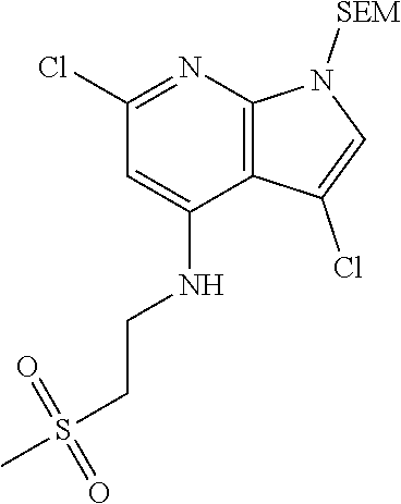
C1(Cl)=NC2=C(C(NCCS(C)(=O)=O)=C1)C(Cl)=CN2[SEM]
